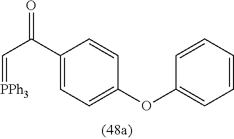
O=C(C1=CC=C(OC2=CC=CC=C2)C=C1)C=[PPh3]
